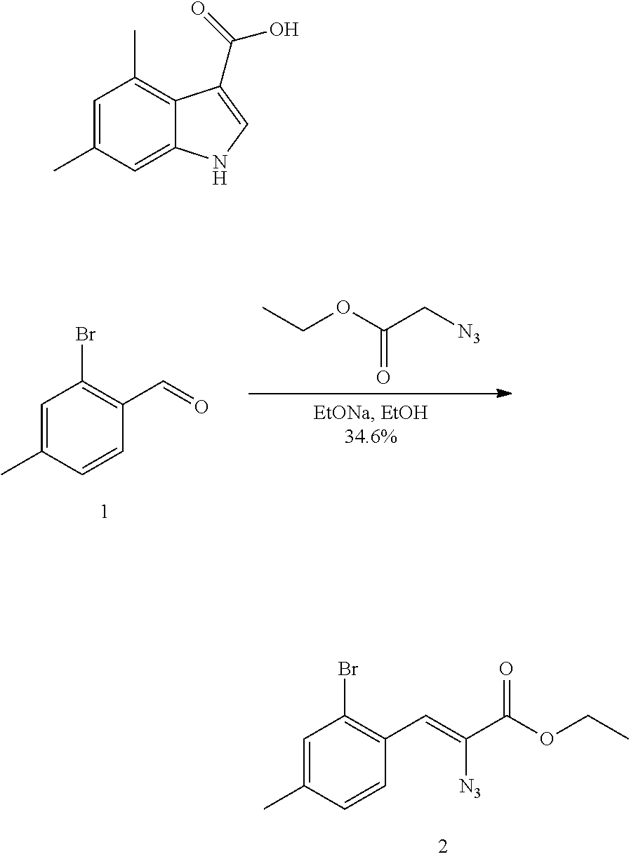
C1=C(C)C=CC(C=O)=C1Br.CCOC(C[N3])=O.C1=C(C)C=CC(C=C(C(OCC)=O)[N3])=C1Br.C1=C(C)C=C2C(=C1C)C(C(=O)O)=CN2
